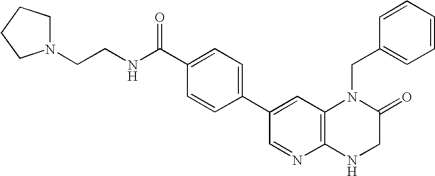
C1(C2=CC3=C(N=C2)NCC(=O)N3CC2=CC=CC=C2)=CC=C(C(NCCN2CCCC2)=O)C=C1
